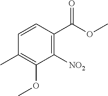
C1=CC(C)=C(OC)C([NO2])=C1C(OC)=O
